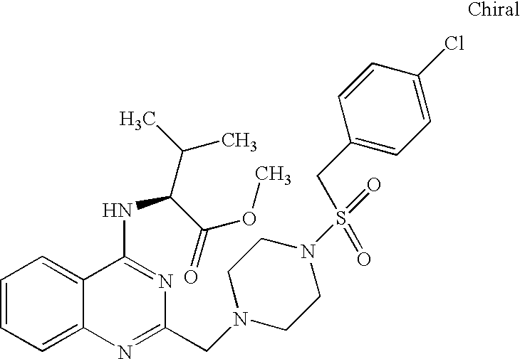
C1=CC=C2C(=C1)C(NC(C(C)C)C(=O)OC)=NC(CN1CCN(S(=O)(CC3=CC=C(Cl)C=C3)=O)CC1)=N2
